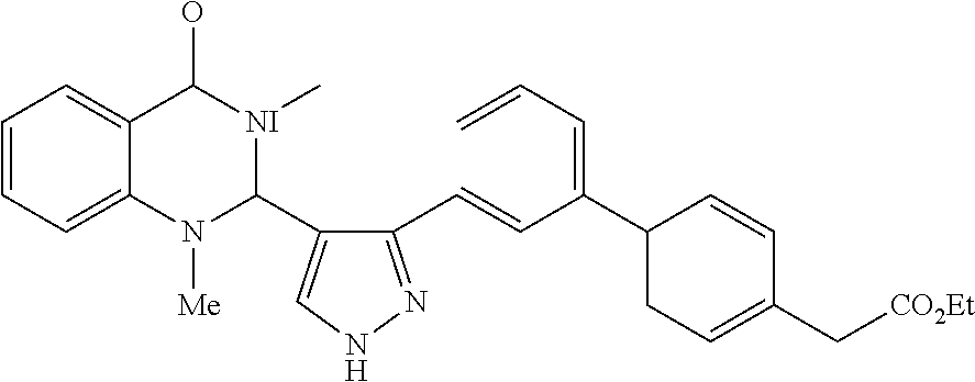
C1=CC=C2C(=C1)C(O)[NI](C)C(C1=CNN=C1C=CC(=CC=C)C1CC=C(C[CO2Et])C=C1)N2[Me]
